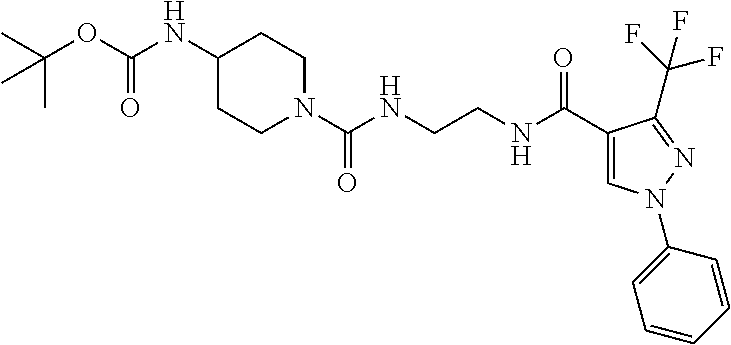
C(OC(NC1CCN(C(NCCNC(C2=CN(C3=CC=CC=C3)N=C2C(F)(F)F)=O)=O)CC1)=O)(C)(C)C
